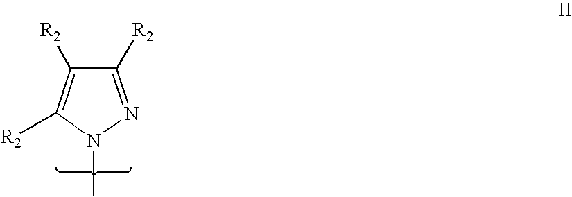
C1([R2])=NN(C)C([R2])=C1[R2]
